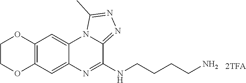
C12=C(C=C3C(=C1)N1C(=NN=C1C)C(NCCCCN)=N3)OCCO2
